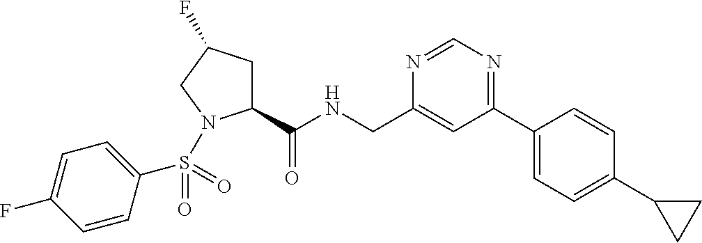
C1(C(NCC2=CC(C3=CC=C(C4CC4)C=C3)=NC=N2)=O)CC(F)CN1S(C1=CC=C(F)C=C1)(=O)=O
